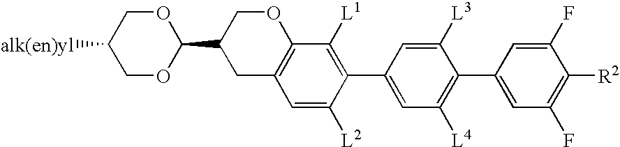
C1OC(C2CC3=C(OC2)C([L1])=C(C2=CC([L4])=C(C4=CC(F)=C([R2])C(F)=C4)C([L3])=C2)C([L2])=C3)OCC1[alk(en)yl]
